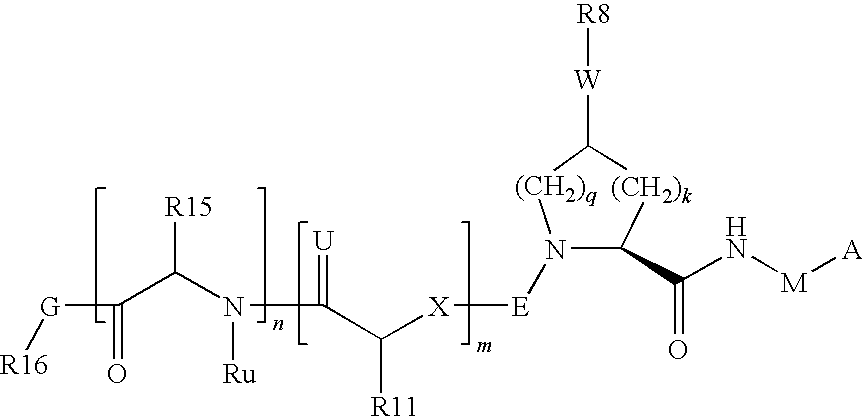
[R16][G]C(C(N(C(C([X][E]N1C(C(N[M][A])=O)[(CH2)k]C([W][R8])[(CH2)q]1)[R11])=[U])[Ru])[R15])=O
